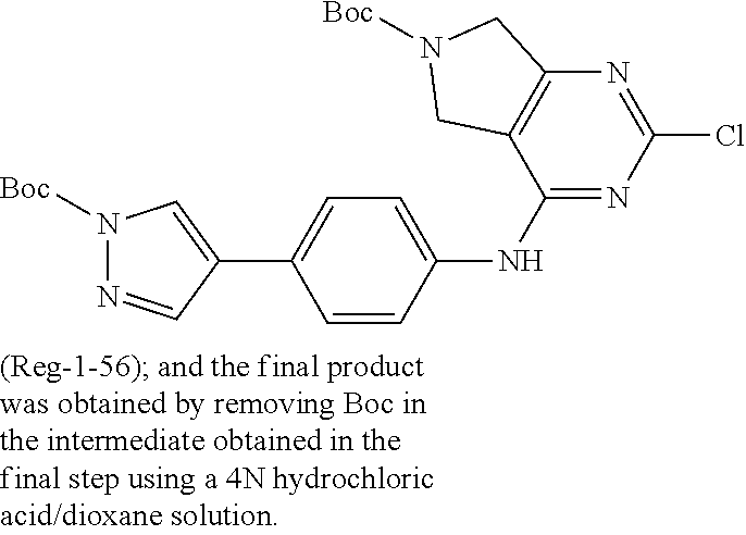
C1=CC(NC2=NC(Cl)=NC3=C2CN([Boc])C3)=CC=C1C1=CN([Boc])N=C1
